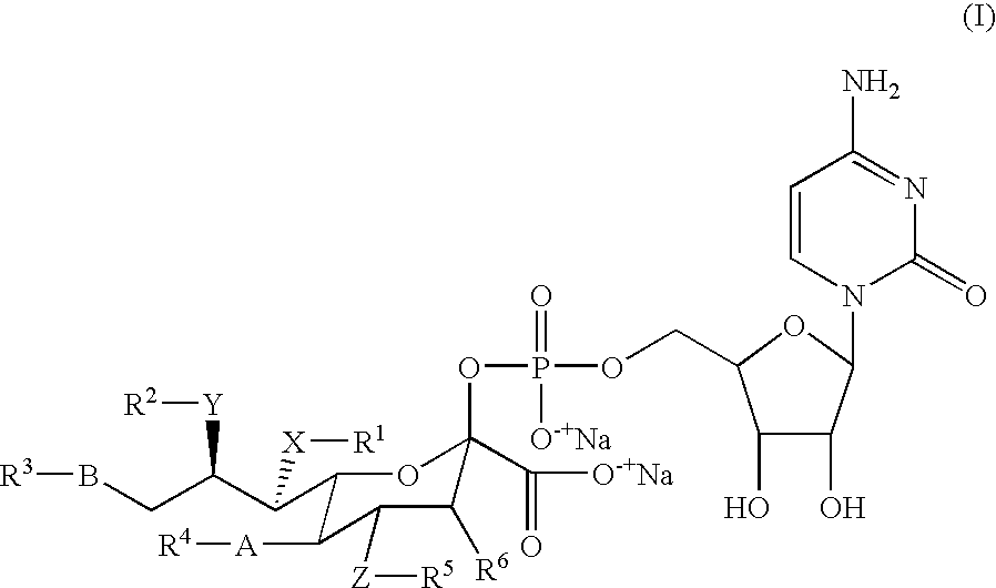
C(CB[R3])([Y][R2])C([X][R1])C1OC(C([O-+Na])=O)(OP(=O)([O-+Na])OCC2C(O)C(O)C(N3C(=O)N=C(N)C=C3)O2)C([R6])C([Z][R5])C1[A][R4]
